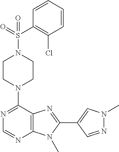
C1CN(C2=NC=NC3=C2N=C(C2=CN(C)N=C2)N3C)CCN1S(C1=C(Cl)C=CC=C1)(=O)=O
